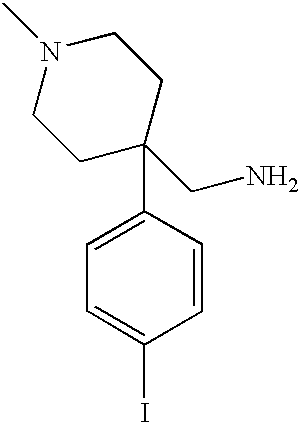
C1C(CN)(C2=CC=C(I)C=C2)CCN(C)C1
